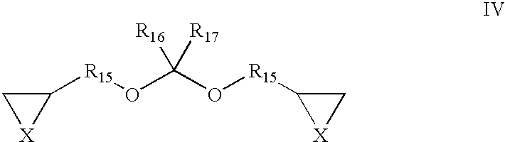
C1([R15]OC(O[R15]C2[X]C2)([R16])[R17])C[X]1
